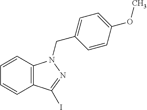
C1=CC2=C(C=C1)N(CC1=CC=C(OC)C=C1)N=C2I
